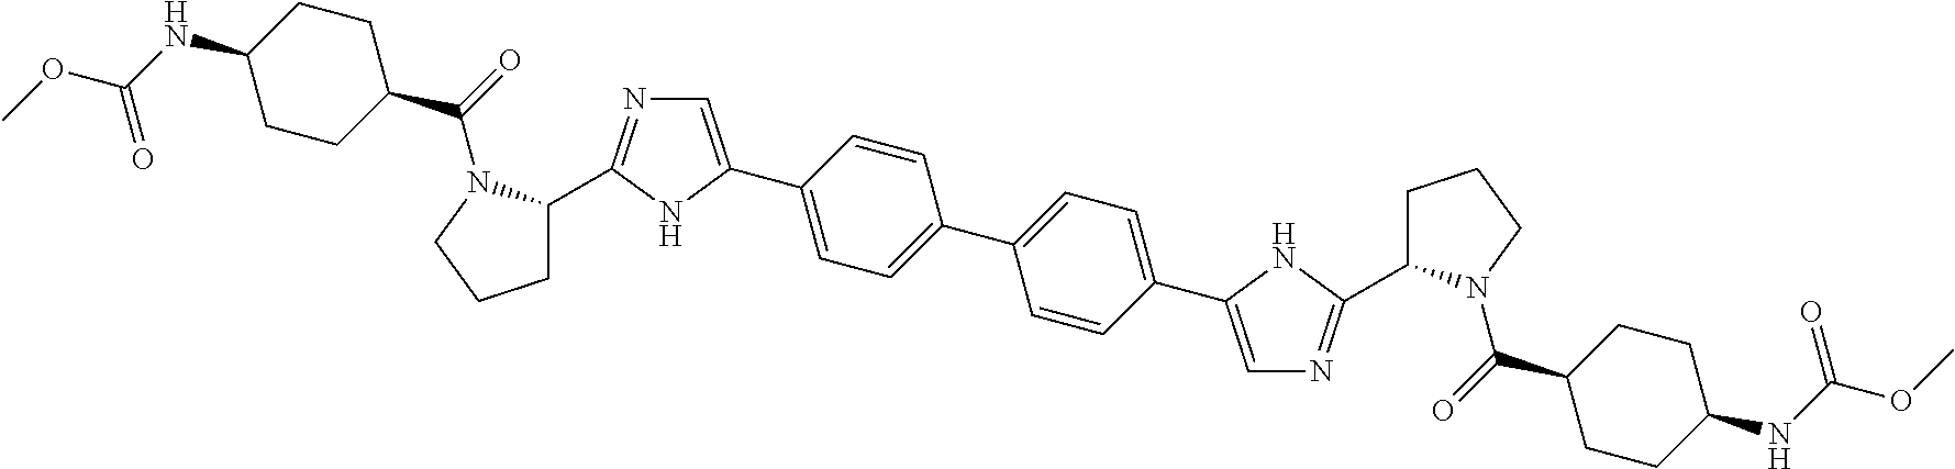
C1C(C2=NC=C(C3=CC=C(C4=CC=C(C5=CN=C(C6CCCN6C(C6CCC(NC(=O)OC)CC6)=O)N5)C=C4)C=C3)N2)N(C(C2CCC(NC(=O)OC)CC2)=O)CC1
